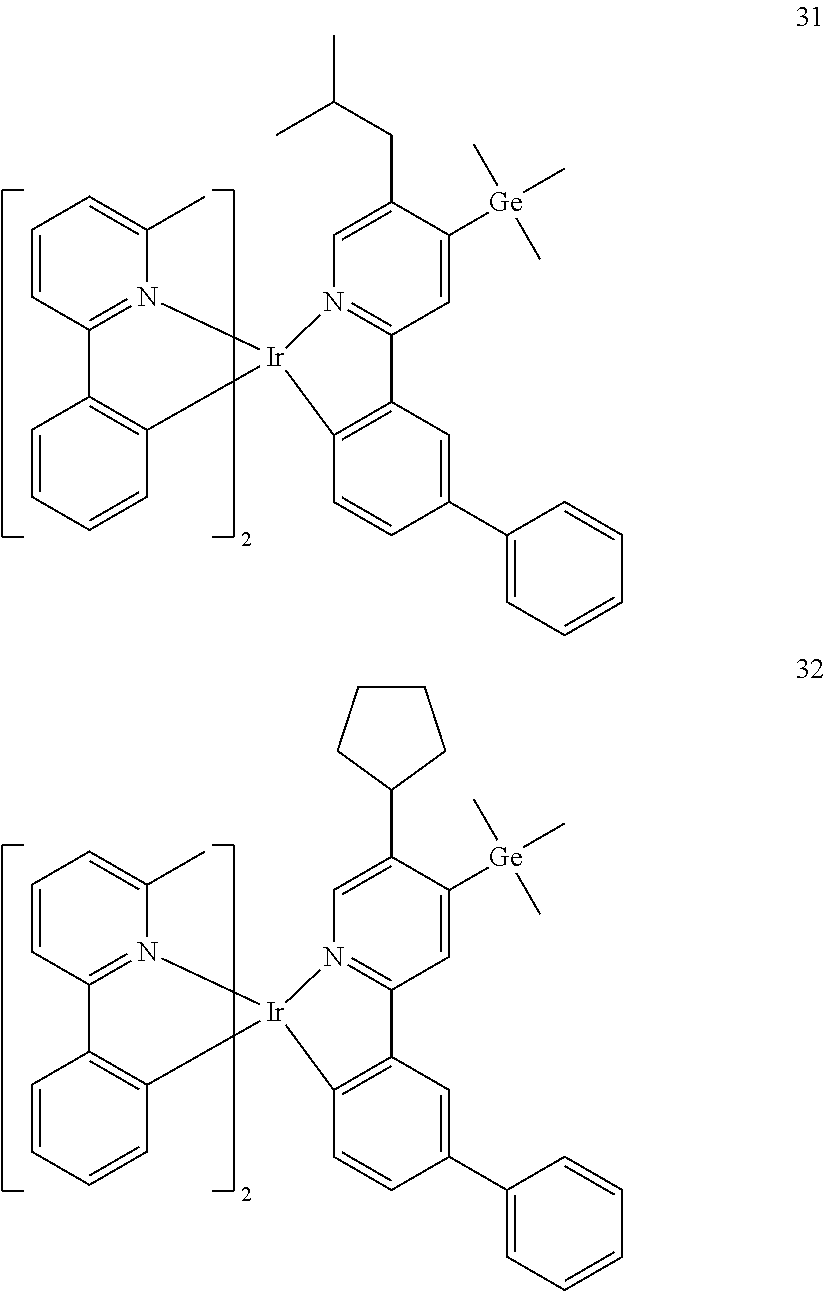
C1=CC2=N(C(C)=C1)[Ir]1(C3=C2C=CC=C3)N2=C(C=C([Ge](C)(C)C)C(CC(C)C)=C2)C2=C1C=CC(C1=CC=CC=C1)=C2.C1=CC2=N(C(C)=C1)[Ir]1(C3=C2C=CC=C3)N2=C(C=C([Ge](C)(C)C)C(C3CCCC3)=C2)C2=C1C=CC(C1=CC=CC=C1)=C2
